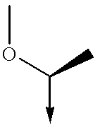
COC(->C)C
